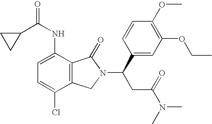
C1(C(NC2=CC=C(Cl)C3=C2C(=O)N(C(CC(N(C)C)=O)C2=CC(OCC)=C(OC)C=C2)C3)=O)CC1
